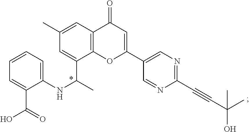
N(C1=CC=CC=C1C(=O)O)C(C1=CC(C)=CC2=C1OC(C1=CN=C(C#CC(O)(C)C)N=C1)=CC2=O)C
